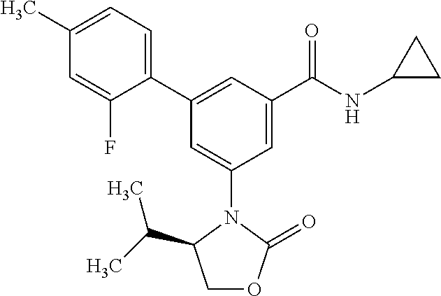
C1(C)=CC=C(C2=CC(C(NC3CC3)=O)=CC(N3C(C(C)C)COC3=O)=C2)C(F)=C1
